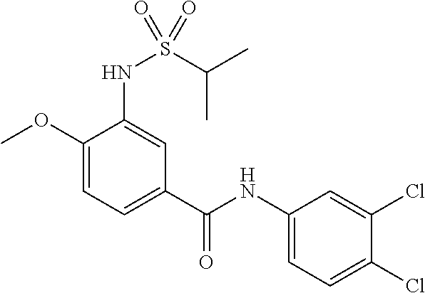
C1(NC(C2=CC=C(OC)C(NS(C(C)C)(=O)=O)=C2)=O)=CC=C(Cl)C(Cl)=C1
